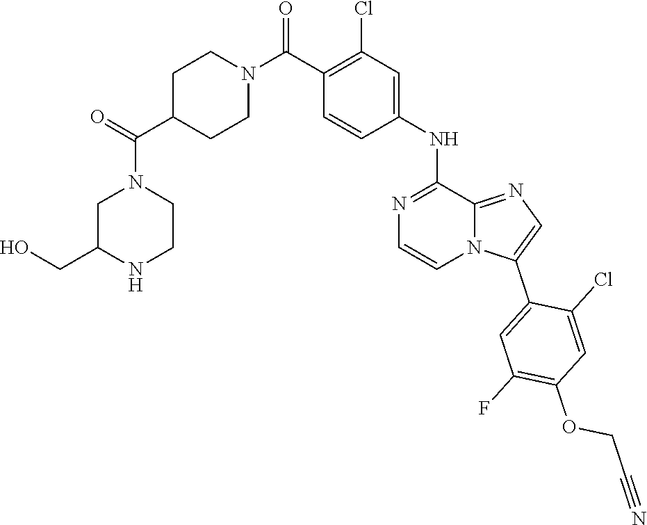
C1(Cl)=C(C(N2CCC(C(=O)N3CC(CO)NCC3)CC2)=O)C=CC(NC2=NC=CN3C2=NC=C3C2=CC(F)=C(OCC#N)C=C2Cl)=C1
